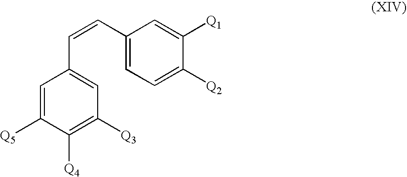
C1=C([Q5])C([Q4])=C([Q3])C=C1C=CC1=CC=C([Q2])C([Q1])=C1
